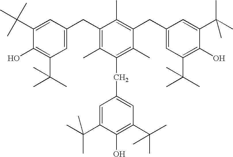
C1=C(CC2=C(C)C(CC3=CC(C(C)(C)C)=C(O)C(C(C)(C)C)=C3)=C(C)C(CC3=CC(C(C)(C)C)=C(O)C(C(C)(C)C)=C3)=C2C)C=C(C(C)(C)C)C(O)=C1C(C)(C)C
